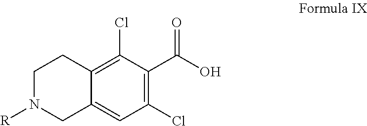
OC(C1=C(Cl)C=C2C(=C1Cl)CCN([R])C2)=O
